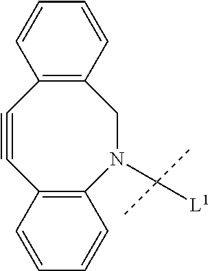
C1#CC2=C(N(C([L1])(C)C)CC3=C1C=CC=C3)C=CC=C2
